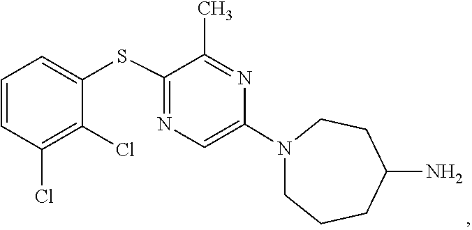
C1=C(N2CCCC(N)CC2)N=C(C)C(SC2=CC=CC(Cl)=C2Cl)=N1
